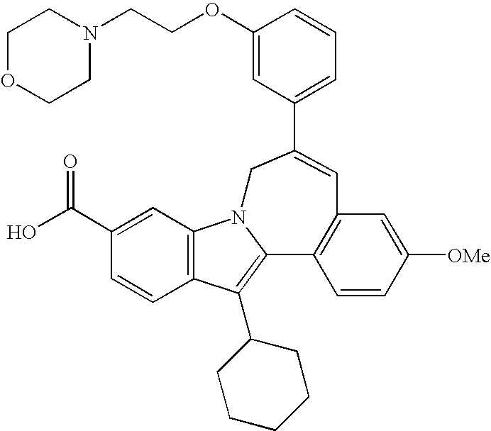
C1(OCCN2CCOCC2)=CC(C2=CC3=C(C4=C(C5CCCCC5)C5=C(C=C(C(O)=O)C=C5)N4C2)C=CC([OMe])=C3)=CC=C1
